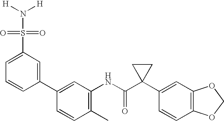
C1(C2=CC(NC(C3(C4=CC5=C(C=C4)OCO5)CC3)=O)=C(C)C=C2)=CC(S(N([H])[H])(=O)=O)=CC=C1
